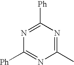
C1([Ph])=NC(C)=NC([Ph])=N1
